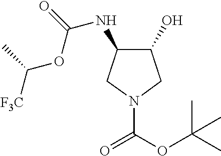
O=C(N1CC(O)C(NC(=O)OC([F3C])C)C1)OC(C)(C)C
